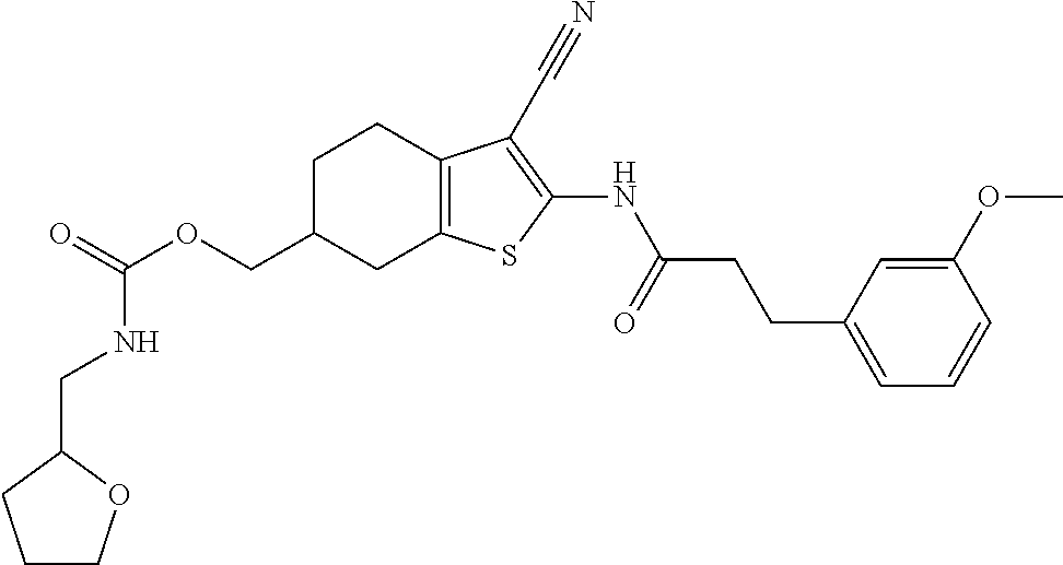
C(OCC1CC2=C(CC1)C(C#N)=C(NC(CCC1=CC=CC(OC)=C1)=O)S2)(=O)NCC1OCCC1
